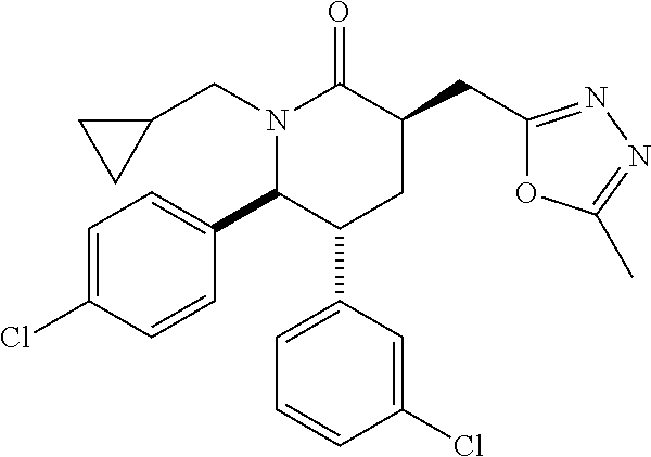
C1=C(Cl)C=CC(C2C(C3=CC=CC(Cl)=C3)CC(CC3=NN=C(C)O3)C(=O)N2CC2CC2)=C1
